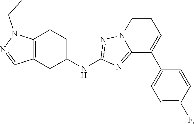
C12=C(CC(NC3=NN4C(=N3)C(C3=CC=C(F)C=C3)=CC=C4)CC1)C=NN2CC
